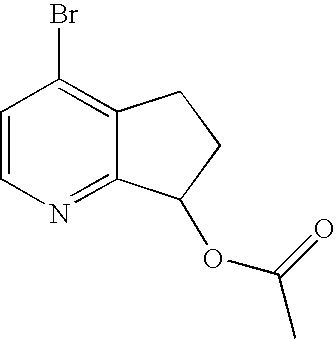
C1=CN=C2C(=C1Br)CCC2OC(C)=O
